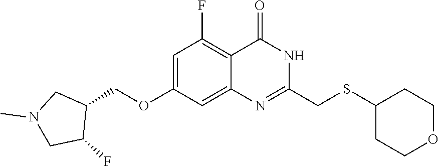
C1=C(OCC2CN(C)CC2F)C=C2C(=C1F)C(=O)NC(CSC1CCOCC1)=N2
